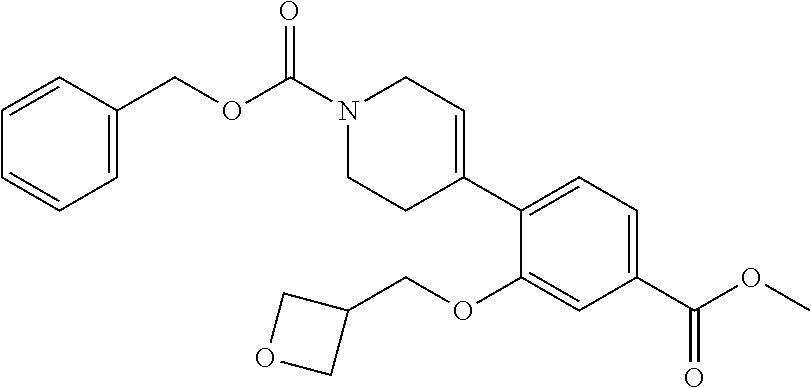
C1(C2=CCN(C(=O)OCC3=CC=CC=C3)CC2)=CC=C(C(OC)=O)C=C1OCC1COC1
